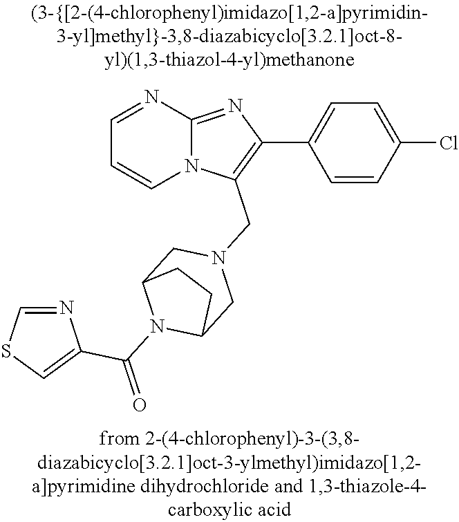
N12C(=NC(C3=CC=C(Cl)C=C3)=C1CN1CC3N(C(=O)C4=CSC=N4)C(C1)CC3)N=CC=C2
